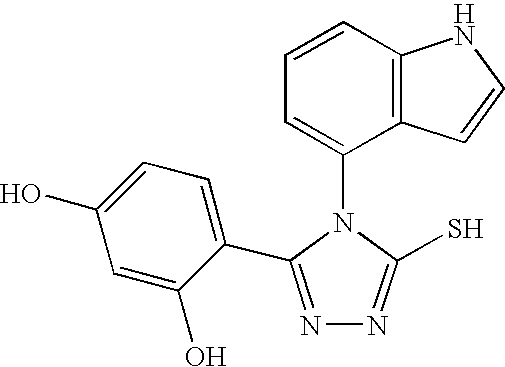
C1=CC2=C(C(N3C(S)=NN=C3C3=CC=C(O)C=C3O)=C1)C=CN2
